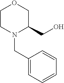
C1CN(CC2=CC=CC=C2)C(CO)CO1
